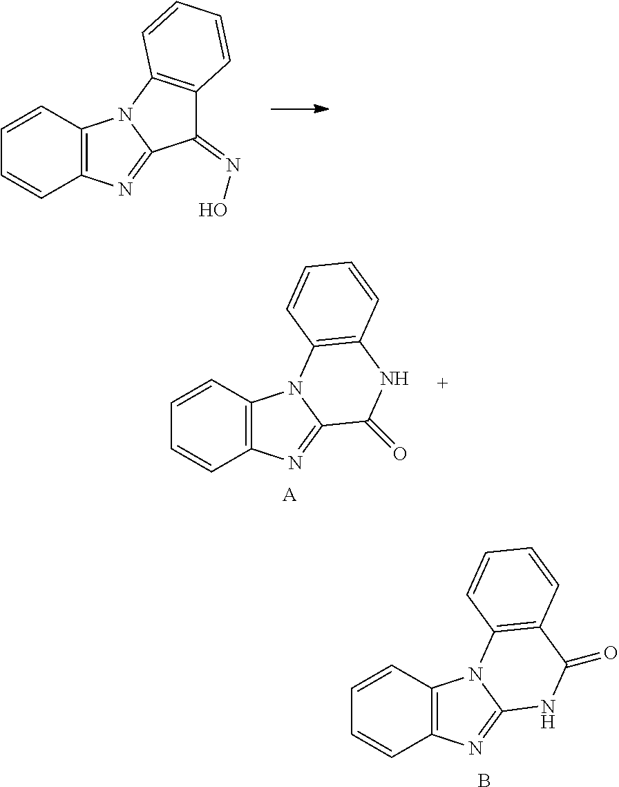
C1=CC2=C(C=C1)N=C1N2C2=C(C(=O)N1)C=CC=C2.B.C1=CC2=C(C=C1)N=C1N2C2=C(C1=NO)C=CC=C2.C1=CC2=C(C=C1)N=C1N2C2=C(NC1=O)C=CC=C2.[A]
